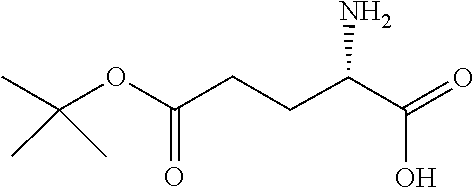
C(=O)(OC(C)(C)C)CCC(C(=O)O)N
